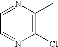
C1=NC(C)=C(Cl)N=C1
